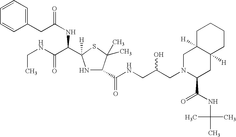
C1(CC(NC(C(NCC)=O)C2([H])NC(C(NCC(CN3C(C(NC(C)(C)C)=O)CC4([H])C([H])(C3)CCCC4)O)=O)C(C)(C)S2)=O)=CC=CC=C1
